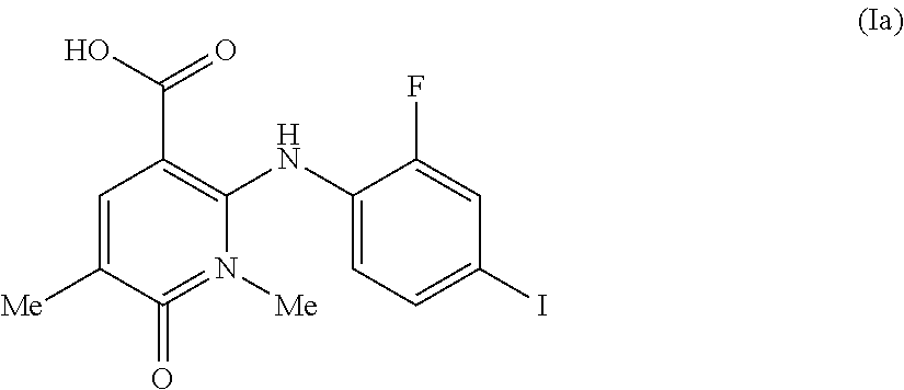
C1=C([Me])C(=O)=N([Me])C(NC2=CC=C(I)C=C2F)=C1C(O)=O
